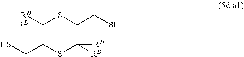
C1([RD])([RD])C(CS)SC([RD])([RD])C(CS)S1
